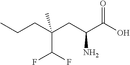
OC(C(CC(CCC)(C(F)F)C)N)=O
